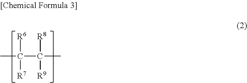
C(C)(C(C)([R8])[R9])([R6])[R7]
